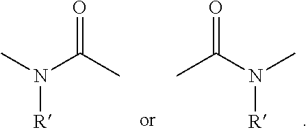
[R]N(C)C(C)=O.[R]N(C)C(C)=O
